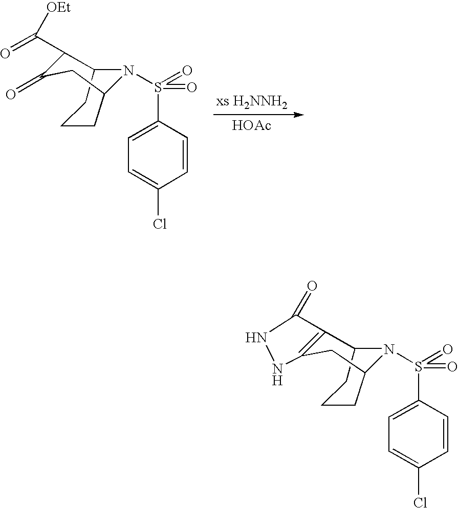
C12CCCC(CC3=C1C(=O)NN3)N2S(=O)(C1=CC=C(Cl)C=C1)=O.C12CCCC(CC(=O)C1C(=O)[OEt])N2S(=O)(C1=CC=C(Cl)C=C1)=O.[HOAc]
